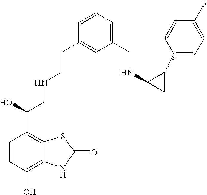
C1(CNC2CC2C2=CC=C(F)C=C2)=CC=CC(CCNCC(C2=C3C(=C(O)C=C2)NC(=O)S3)O)=C1
